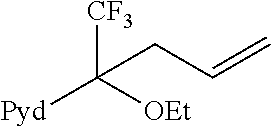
[CF3]C([OEt])([Pyd])CC=C
